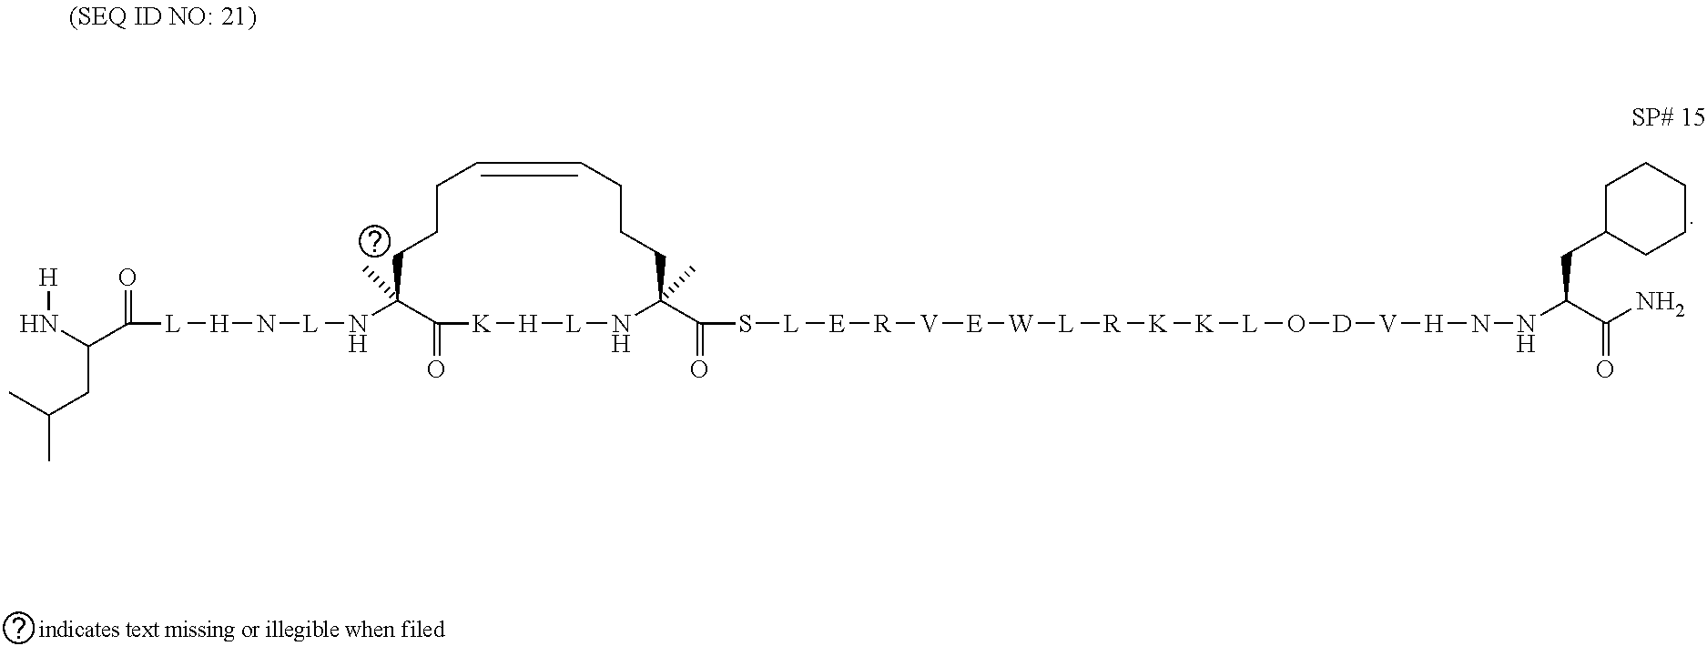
N(C1(C)C(=O)[K][H][L]NC(C(=O)S[L][E][R][V][E][W][L][R][K][K][L]O[D][V][H]NNC(C(N)=O)CC2CCCCC2)(C)CCCC=CCCC1)[L]N[H][L]C(=O)C(N[H])CC(C)C
